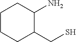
C1(CS)C(N)CCCC1
